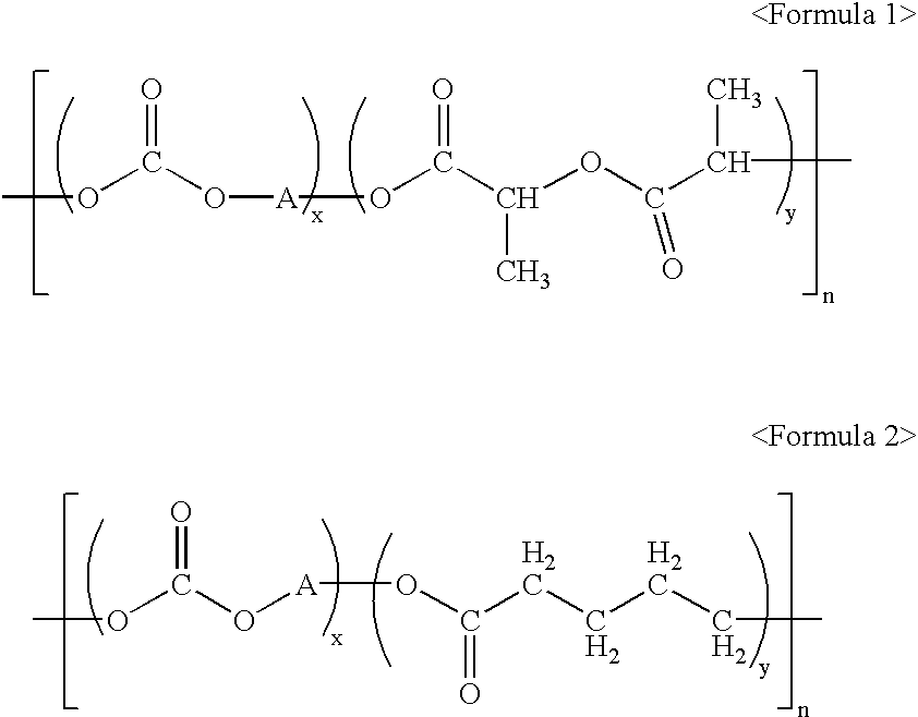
O(C(O[A]OC(C(OC(=O)C(C)C)C)=O)=O)C.O(C(O[A]OC(CCCCC)=O)=O)C
